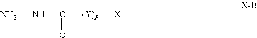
NNC(=O)[(Y)P][X]
